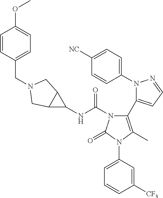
C1(N2N=CC=C2C2=C(C)N(C3=CC=CC([CF3])=C3)C(=O)N2C(NC2C3C2CN(CC2=CC=C(OC)C=C2)C3)=O)=CC=C([NC])C=C1
